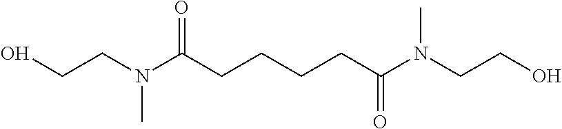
N(C(CCCCC(N(C)CCO)=O)=O)(CCO)C
